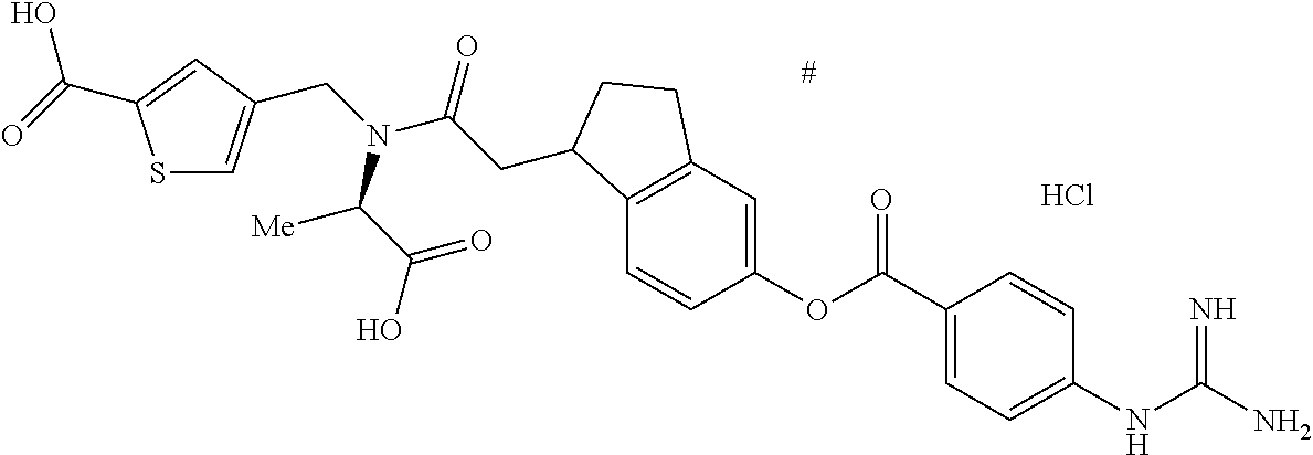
Cl.C12=C(C=C(OC(C3=CC=C(NC(N)=N)C=C3)=O)C=C1)CCC2CC(N(CC1=CSC(C(O)=O)=C1)C(C(=O)O)[Me])=O
